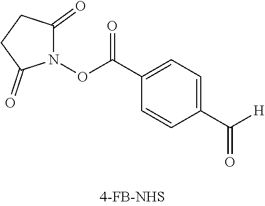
C1(C(ON2C(=O)CCC2=O)=O)=CC=C(C([H])=O)C=C1
